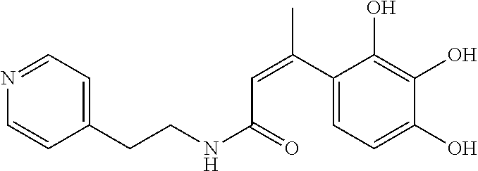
N1=CC=C(CCNC(=O)C=C(C)C2=CC=C(O)C(O)=C2O)C=C1
